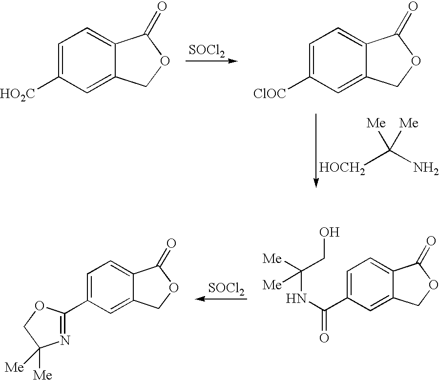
C1=C([HO2C])C=C2C(=C1)C(=O)OC2.[SOCl2].C1=C([ClOC])C=C2C(=C1)C(=O)OC2.[HOCH2]C(N)([Me])[Me].C1=C(C(NC([Me])(CO)[Me])=O)C=C2C(=C1)C(=O)OC2.[SOCl2].C1=C(C2=NC([Me])([Me])CO2)C=C2C(=C1)C(=O)OC2
